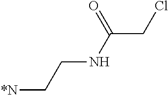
[*N]CCNC(CCl)=O
